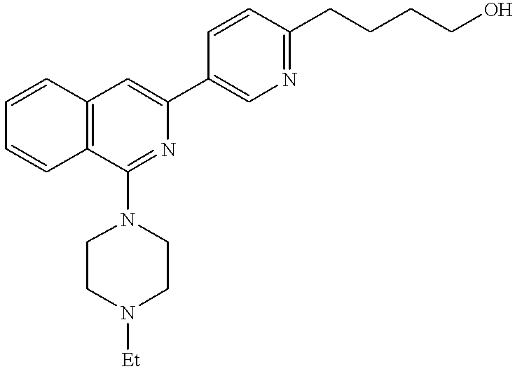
C12=C(C(N3CCN([Et])CC3)=NC(C3=CN=C(CCCCO)C=C3)=C1)C=CC=C2
